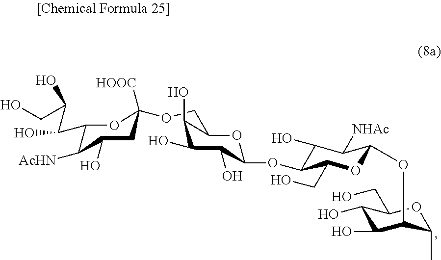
C1(C(C(CO)O)O)C([AcHN])C(O)CC([HOOC])(OCC2OC(OC3C(O)C([NHAc])C(OC4C(O)C(O)C(CO)OC4C)OC3CO)C(O)C(O)C2O)O1
